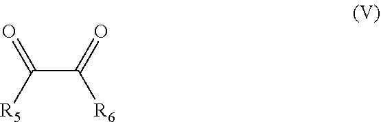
C(C(=O)[R6])([R5])=O
